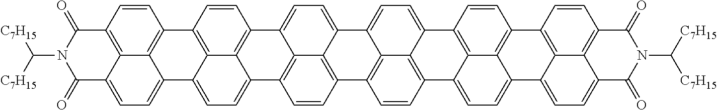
C1=CC2=C3C(=CC=C4C5=CC=C6C7=C8C(=CC=C9C8=C(C=C7)C7=C8C9=CC=C9C8=C(C=C7)C7=CC=C8C%10=CC=C%11C%12=C(C=CC(=C%12%10)C%10=C8C7=C9C=C%10)C(=O)N(C([C7H15])[C7H15])C%11=O)C7=C6C5=C(C=C7)C1=C34)C(=O)N(C([C7H15])[C7H15])C2=O
